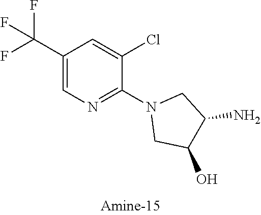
C1(C(F)(F)F)=CN=C(N2CC(O)C(N)C2)C(Cl)=C1
